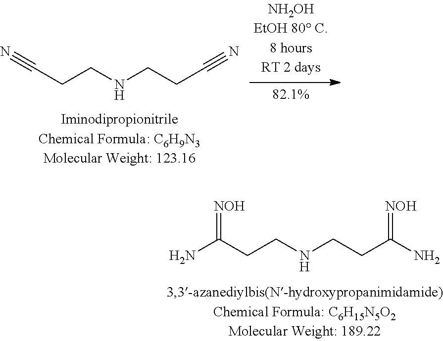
NC(CCNCCC(N)=[NOH])=[NOH].N#CCCNCCC#N
